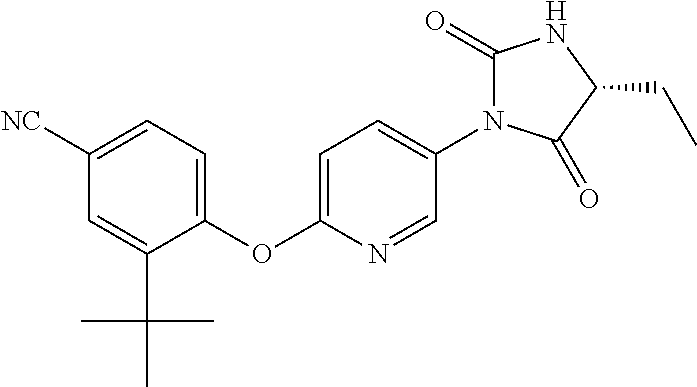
C1=C([NC])C=C(C(C)(C)C)C(OC2=CC=C(N3C(=O)NC(CC)C3=O)C=N2)=C1
